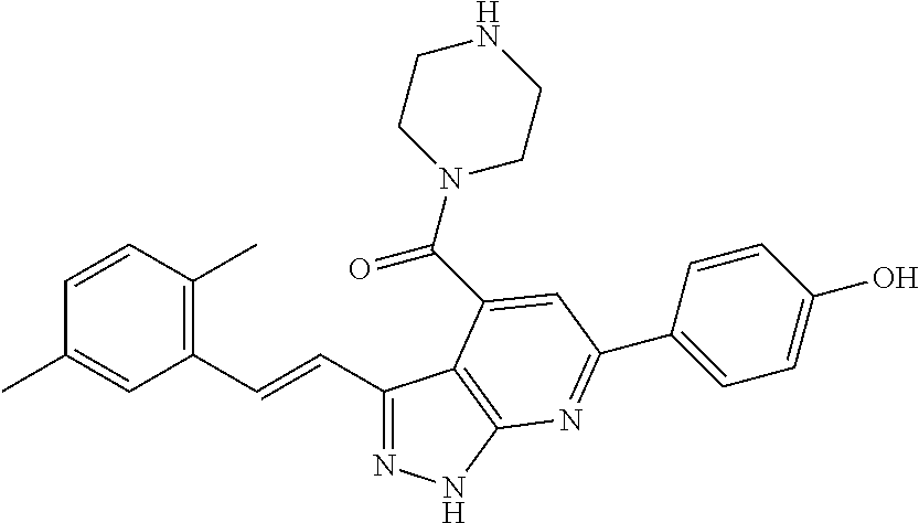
C1(C=CC2=C(C)C=CC(C)=C2)=NNC2=C1C(C(N1CCNCC1)=O)=CC(C1=CC=C(O)C=C1)=N2
